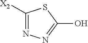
C1([X2])=NN=C(O)S1
